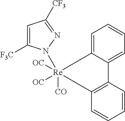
C1=CC=C2C(=C1)C1=C(C=CC=C1)[Re]2(N1C([F3C])=CC([CF3])=N1)([CO])([OC])[OC]
